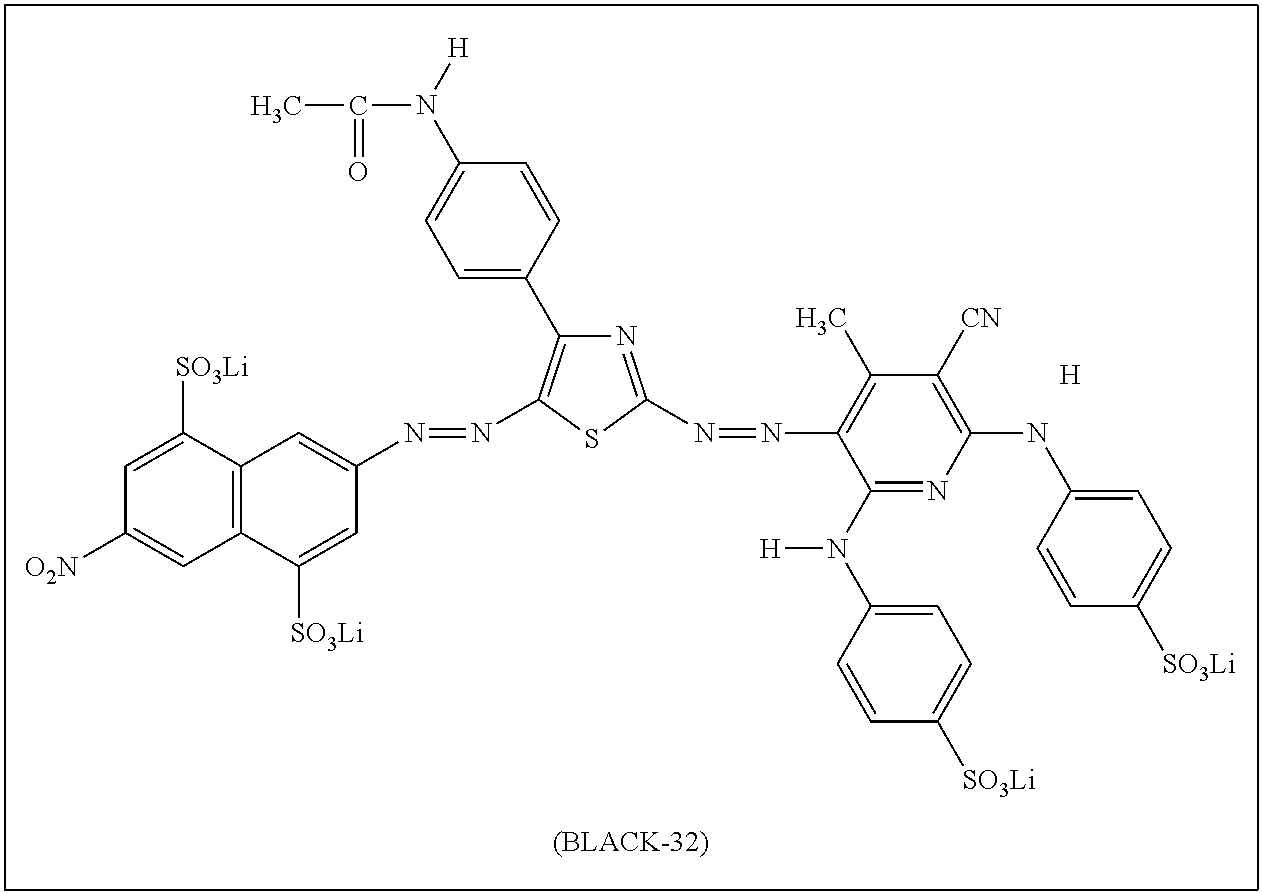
C1=C(C2=C(N=NC3=CC4=C(C([SO3Li])=C3)C=C([O2N])C=C4[SO3Li])SC(N=NC3=C(C)C([CN])=C(NC4=CC=C([SO3Li])C=C4)N=C3N(C3=CC=C([SO3Li])C=C3)[H])=N2)C=CC(N([H])C(C)=O)=C1.[H]
